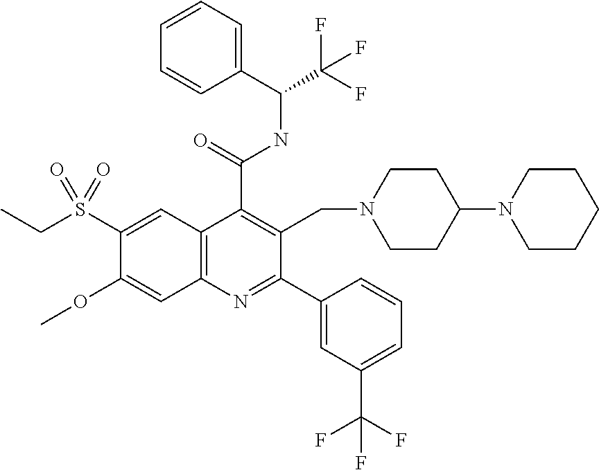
C1(S(CC)(=O)=O)=CC2=C(C=C1OC)N=C(C1=CC(C(F)(F)F)=CC=C1)C(CN1CCC(N3CCCCC3)CC1)=C2C(=O)NC(C(F)(F)F)C1=CC=CC=C1
